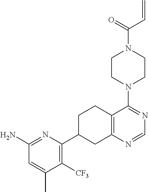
C1(N)=NC(C2CC3=C(CC2)C(N2CCN(C(C=C)=O)CC2)=NC=N3)=C([CF3])C(C)=C1
